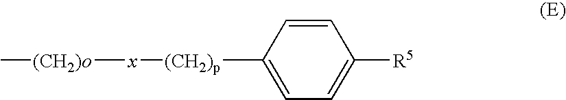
C1([(CH2)p][x][(CH2)o]C)=CC=C([R5])C=C1
